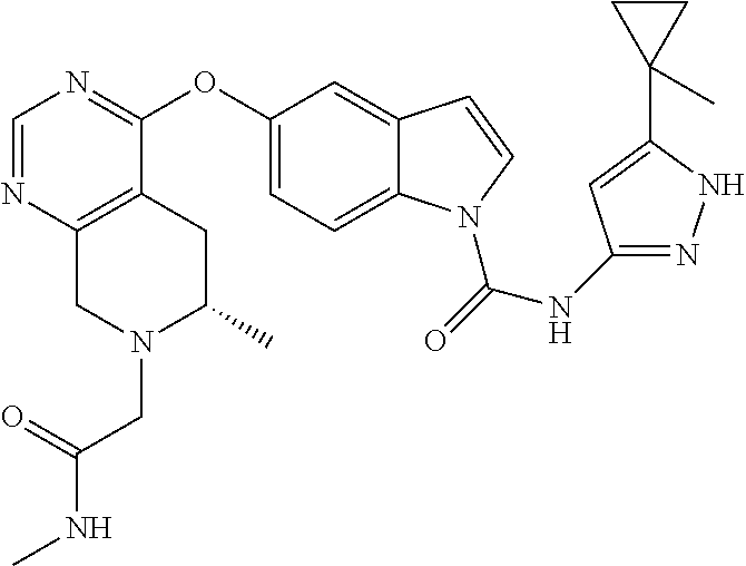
N(C(=O)N1C2=CC=C(OC3=NC=NC4=C3CC(C)N(CC(=O)NC)C4)C=C2C=C1)C1=NNC(C2(C)CC2)=C1
